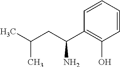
C(C(N)C1=C(O)C=CC=C1)C(C)C
